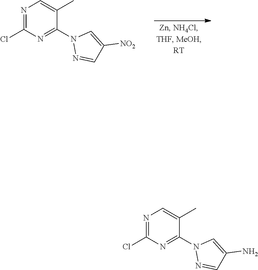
N1=C(Cl)N=C(N2N=CC([NO2])=C2)C(C)=C1.N1=C(Cl)N=C(N2N=CC(N)=C2)C(C)=C1
